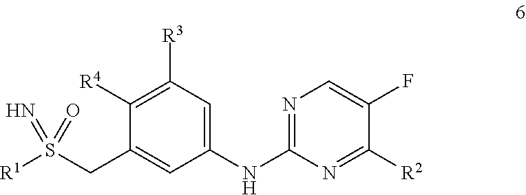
[R1]S(CC1=CC(NC2=NC=C(F)C([R2])=N2)=CC([R3])=C1[R4])(=O)=N
